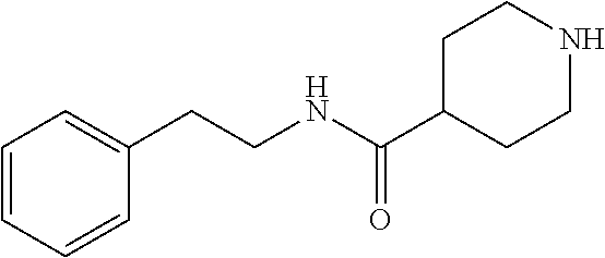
C1=CC=CC(CCNC(C2CCNCC2)=O)=C1
